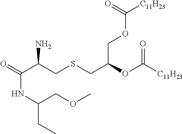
O=C(C(CSCC(OC([C11H23])=O)COC([C11H23])=O)N)NC(CC)COC
